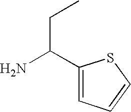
NC(C1=CC=CS1)CC
